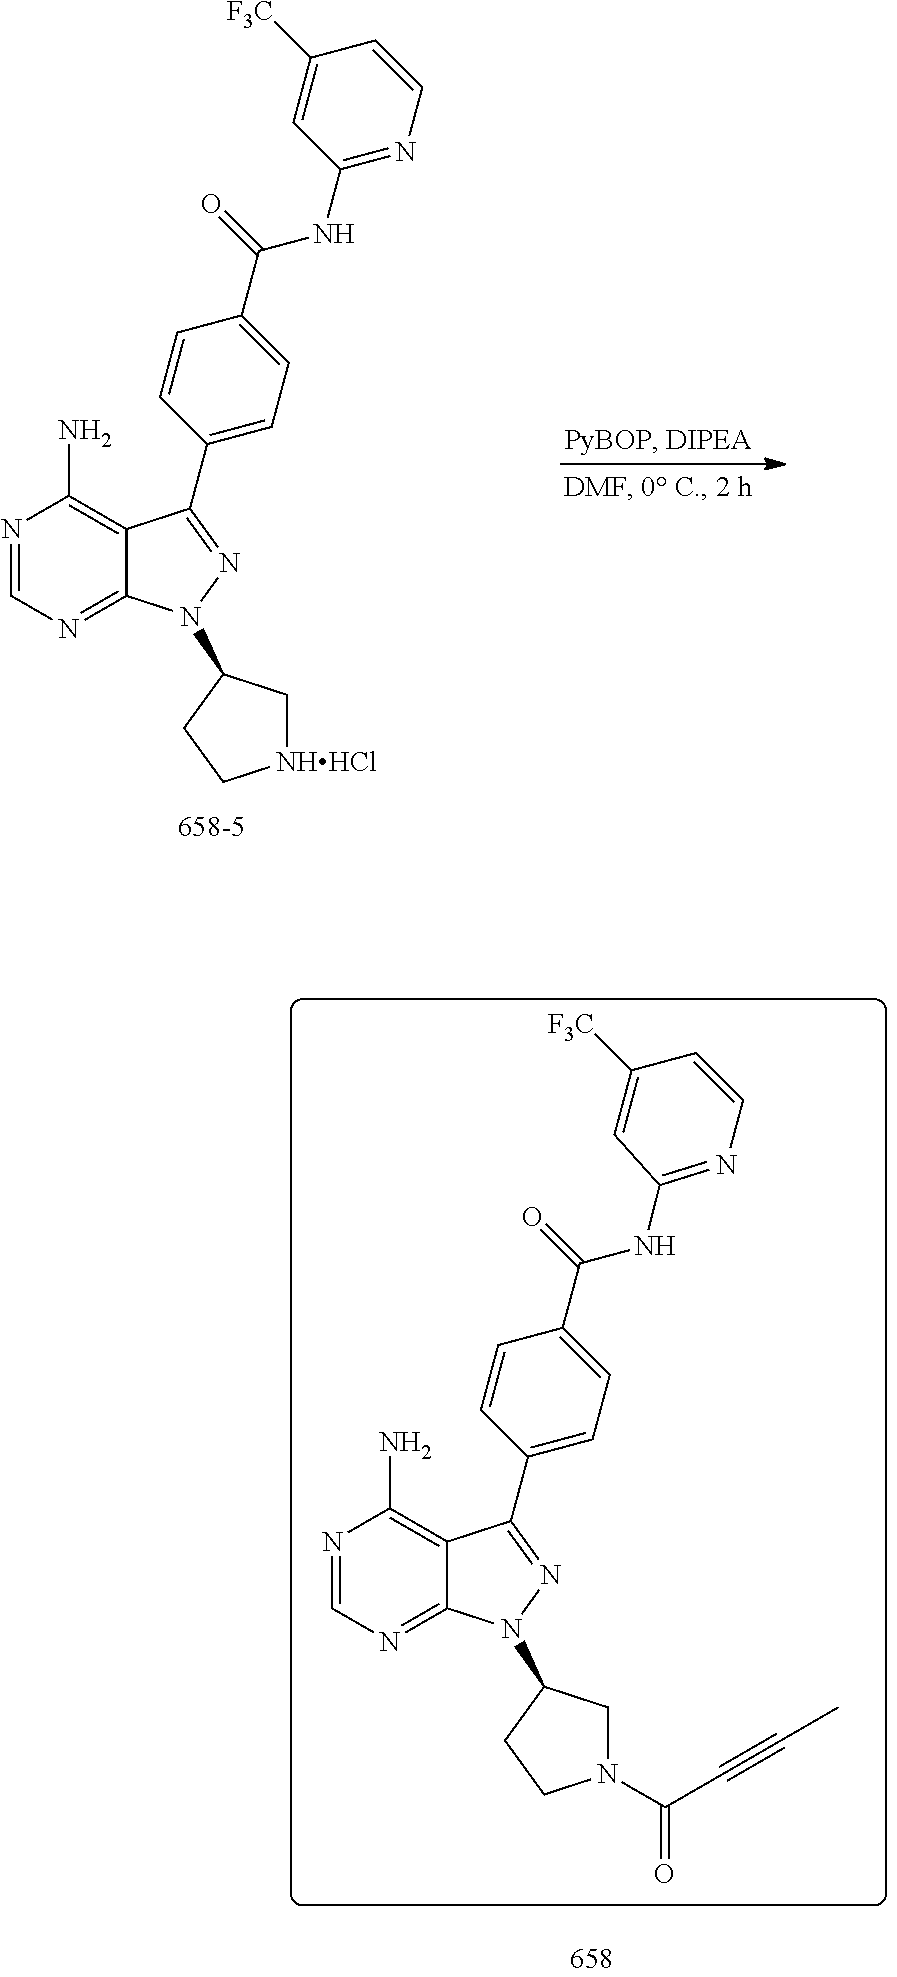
N1=CN=C2C(=C1N)C(C1=CC=C(C(=O)NC3=NC=CC([F3C])=C3)C=C1)=NN2C1CN(C(=O)C#CC)CC1.N1=CN=C2C(=C1N)C(C1=CC=C(C(=O)NC3=NC=CC([F3C])=C3)C=C1)=NN2C1C[NHHCl]CC1
